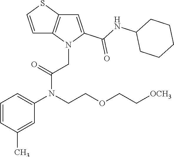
C1=CC(C)=CC(N(C(=O)CN2C(C(NC3CCCCC3)=O)=CC3=C2C=CS3)CCOCC[OCH3])=C1
